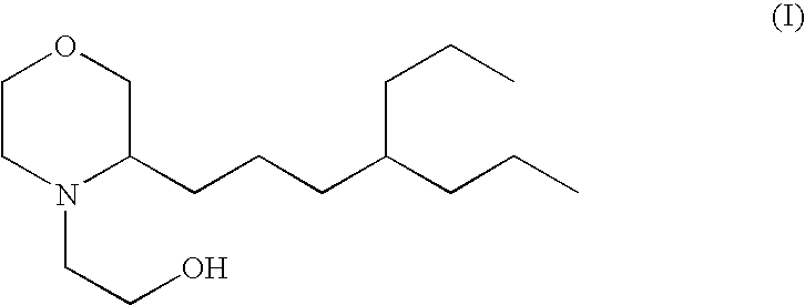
C1CN(CCO)C(CCCC(CCC)CCC)CO1
